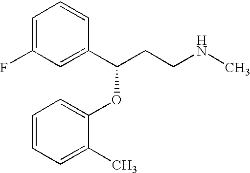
C1=C(F)C=C(C(CCNC)OC2=CC=CC=C2C)C=C1
